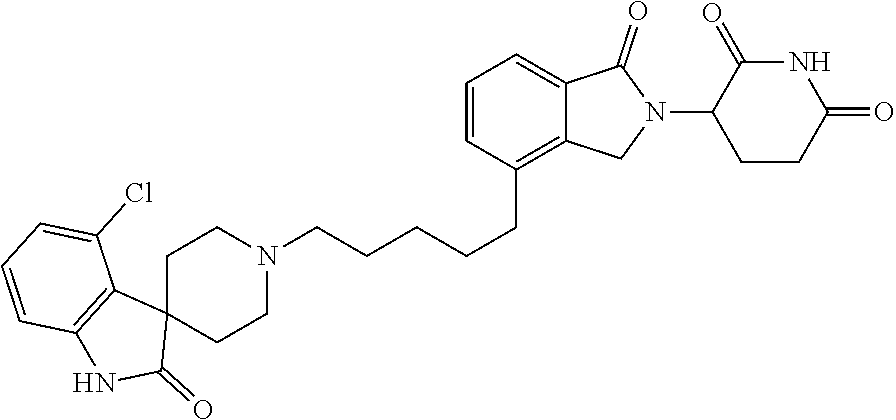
C1=CC(CCCCCN2CCC3(CC2)C2=C(NC3=O)C=CC=C2Cl)=C2C(=C1)C(=O)N(C1CCC(=O)NC1=O)C2
